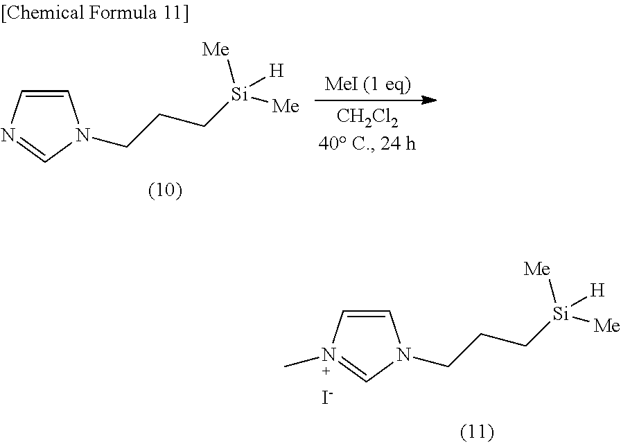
C1=CN(CCC[Si]([Me])([H])[Me])C=N1.C1=CN(CCC[Si]([Me])([H])[Me])C=N1C.[I-]
